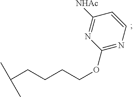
C(CCCC(C)C)OC1=NC=CC([NHAc])=N1
